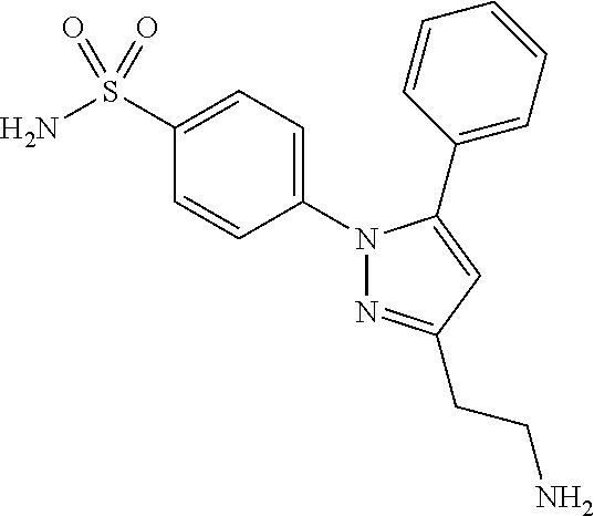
N1(C2=CC=C(S(N)(=O)=O)C=C2)N=C(CCN)C=C1C1=CC=CC=C1
